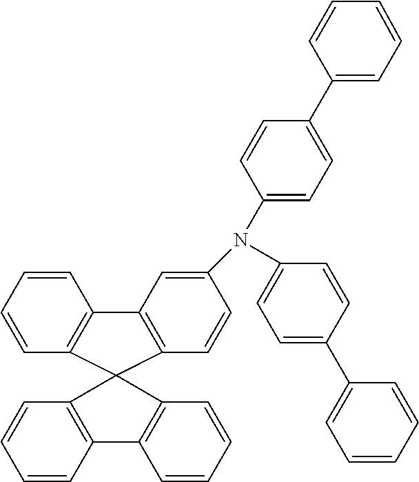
C1=CC=CC2=C1C1(C3=C2C=C(N(C2=CC=C(C4=CC=CC=C4)C=C2)C2=CC=C(C4=CC=CC=C4)C=C2)C=C3)C2=C(C=CC=C2)C2=C1C=CC=C2
